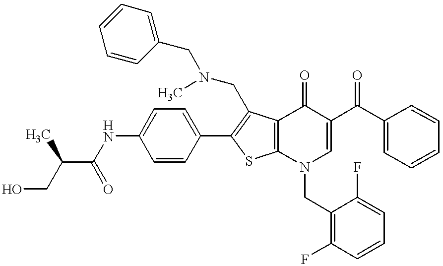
C(NC1=CC=C(C2=C(CN(C)CC3=CC=CC=C3)C3=C(S2)N(CC2=C(F)C=CC=C2F)C=C(C(C2=CC=CC=C2)=O)C3=O)C=C1)(=O)C(C)CO
